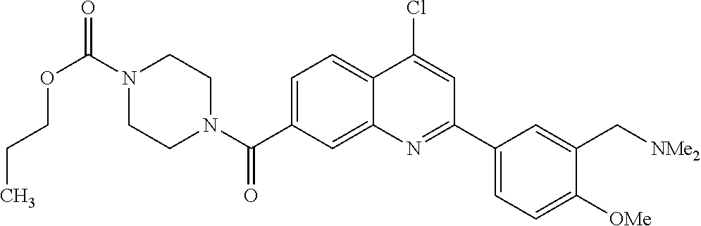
N1(C(OCCC)=O)CCN(C(=O)C2=CC=C3C(=C2)N=C(C2=CC=C([OMe])C(C[NMe2])=C2)C=C3Cl)CC1
